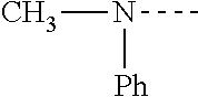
CN([Ph])C
